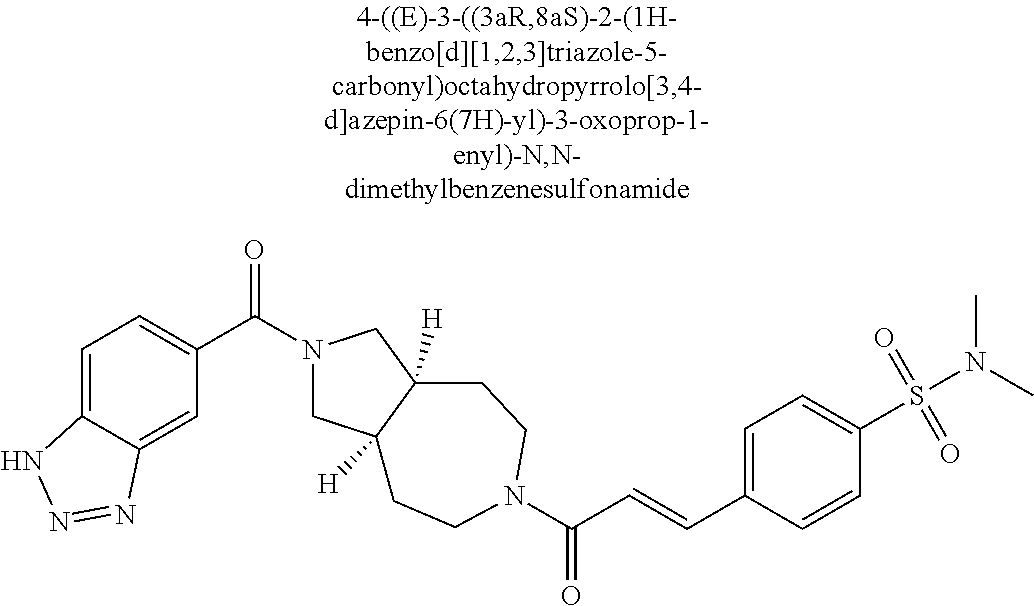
C1=C2C(=CC(C(N3CC4([H])C([H])(C3)CCN(C(C=CC3=CC=C(S(N(C)C)(=O)=O)C=C3)=O)CC4)=O)=C1)N=NN2
